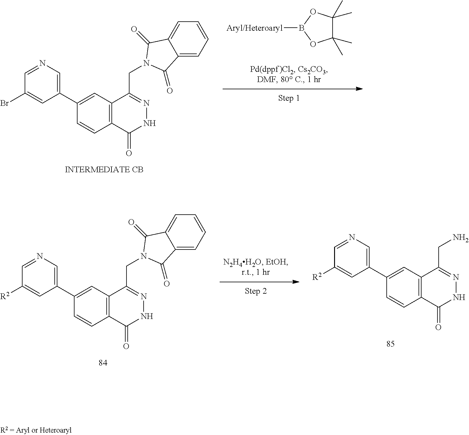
[Aryl/Heteroaryl]B1OC(C)(C)C(C)(C)O1.C12=C(C(CN3C(=O)C4=CC=CC=C4C3=O)=NNC1=O)C=C(C1=CN=CC(Br)=C1)C=C2.C12=C(C(CN3C(=O)C4=CC=CC=C4C3=O)=NNC1=O)C=C(C1=CN=CC([R2])=C1)C=C2.C12=C(C(CN)=NNC1=O)C=C(C1=CN=CC([R2])=C1)C=C2
